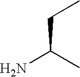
NC(C)CC
